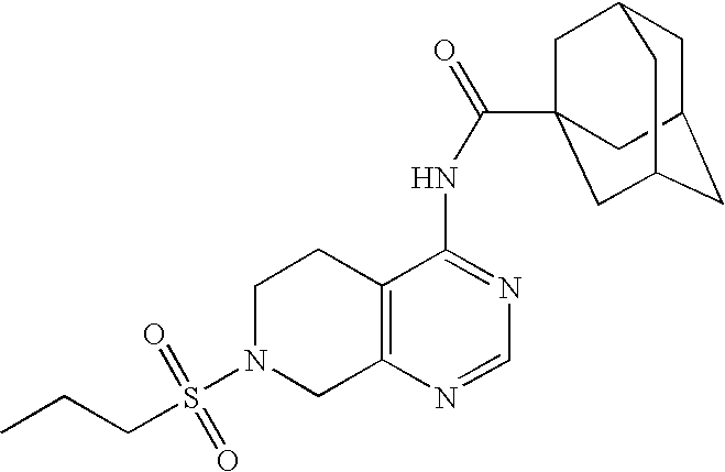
C1N(S(=O)(=O)CCC)CC2=C(C1)C(NC(=O)C13CC4CC(CC(C1)C4)C3)=NC=N2
